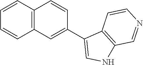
C1=CC2=C(C=C1)C=C(C1=CNC3=C1C=CN=C3)C=C2
